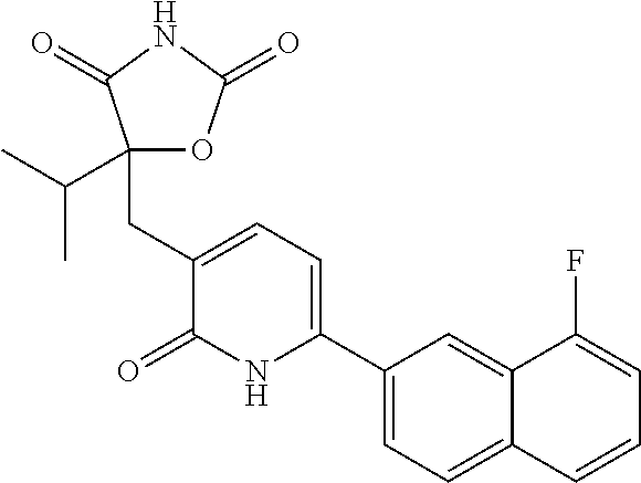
C1(C2=CC=C(CC3(C(C)C)OC(=O)NC3=O)C(=O)N2)=CC=C2C(=C1)C(F)=CC=C2
